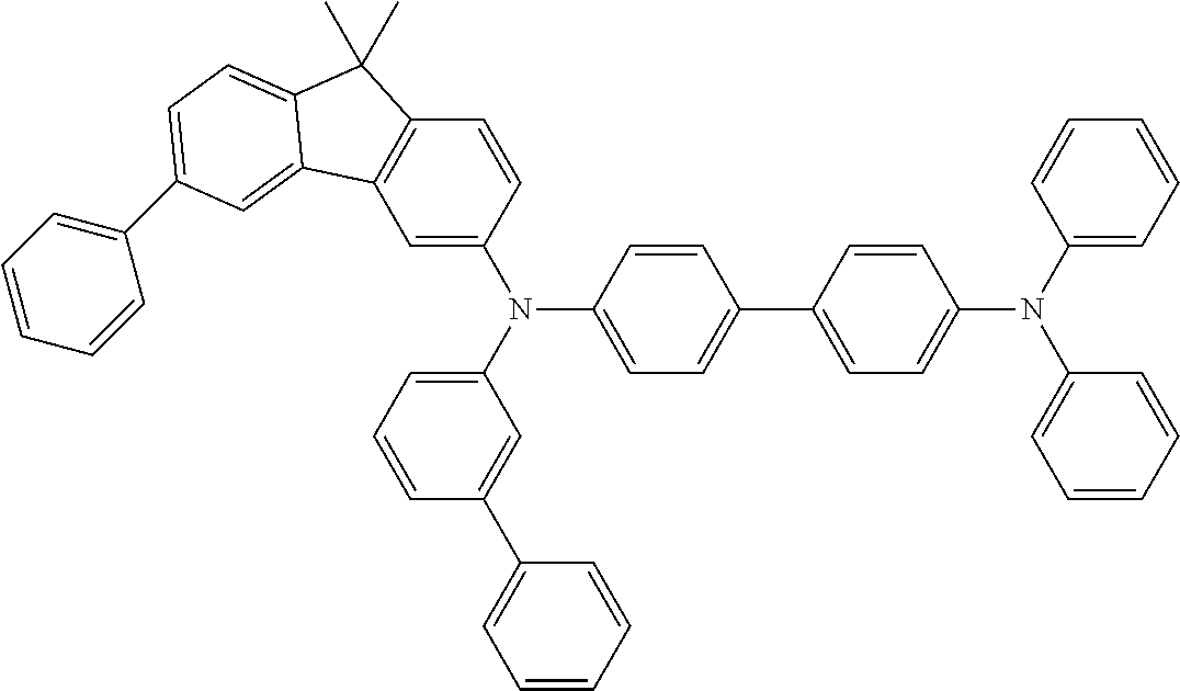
C1=C(N(C2=CC=CC(C3=CC=CC=C3)=C2)C2=CC=C(C3=CC=C(N(C4=CC=CC=C4)C4=CC=CC=C4)C=C3)C=C2)C=CC2=C1C1=CC(C3=CC=CC=C3)=CC=C1C2(C)C
